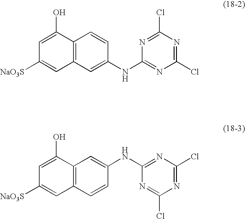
C12=C(C=C(NC3=NC(Cl)=NC(Cl)=N3)C=C1)C=C([NaO3S])C=C2O.C12=C(C=CC(NC3=NC(Cl)=NC(Cl)=N3)=C1)C=C([NaO3S])C=C2O
